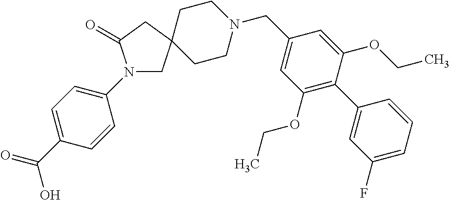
N1(C2=CC=C(C(=O)O)C=C2)CC2(CC1=O)CCN(CC1=CC(OCC)=C(C3=CC(F)=CC=C3)C(OCC)=C1)CC2
